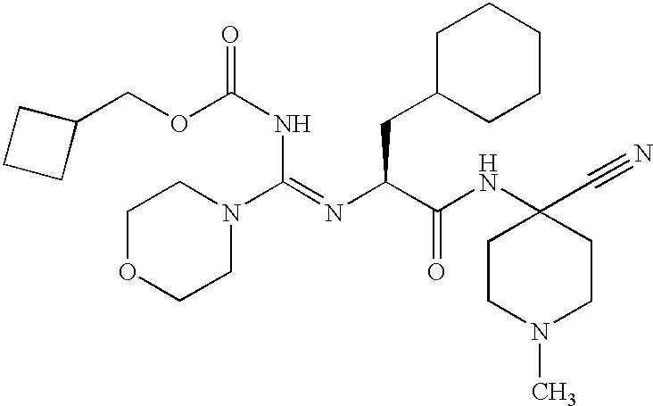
C1(COC(NC(N2CCOCC2)=NC(C(NC2(C#N)CCN(C)CC2)=O)CC2CCCCC2)=O)CCC1
